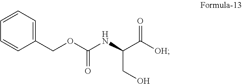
C1(COC(NC(CO)C([OH])=O)=O)=CC=CC=C1
